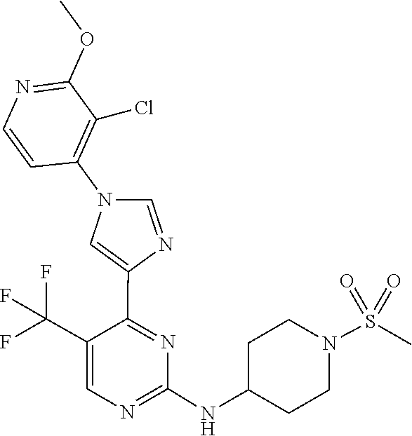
C1(NC2CCN(S(=O)(=O)C)CC2)=NC=C(C(F)(F)F)C(C2=CN(C3=C(Cl)C(OC)=NC=C3)C=N2)=N1
